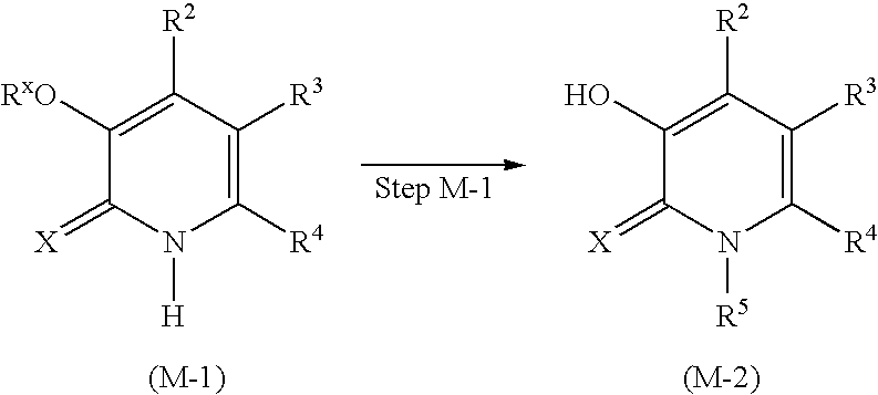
C1([RxO])=C([R2])C([R3])=C([R4])N([H])C1=[X].C1(O)=C([R2])C([R3])=C([R4])N([R5])C1=[X]
